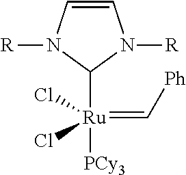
C1=CN([R])C([Ru](=C[Ph])([PCy3])(Cl)Cl)N1[R]
